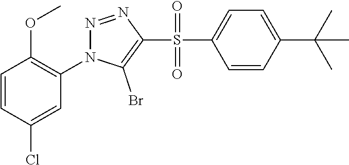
C1=CC(Cl)=CC(N2N=NC(S(C3=CC=C(C(C)(C)C)C=C3)(=O)=O)=C2Br)=C1OC
